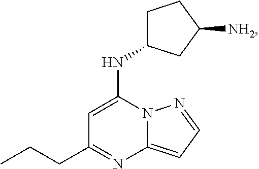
C1=C(NC2CCC([NH2])C2)N2C(=CC=N2)N=C1CCC
